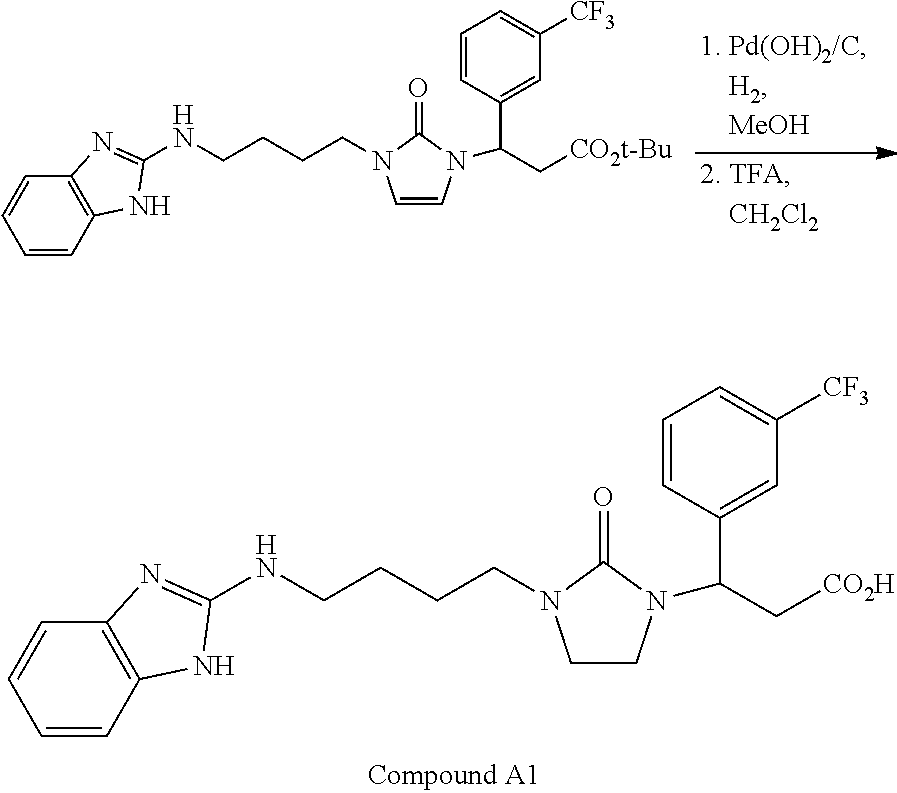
C1=CC2=C(C=C1)N=C(NCCCCN1C=CN(C(C3=CC([CF3])=CC=C3)C[CO2t-Bu])C1=O)N2.C1=CC2=C(C=C1)N=C(NCCCCN1CCN(C(C3=CC([CF3])=CC=C3)C[CO2H])C1=O)N2
